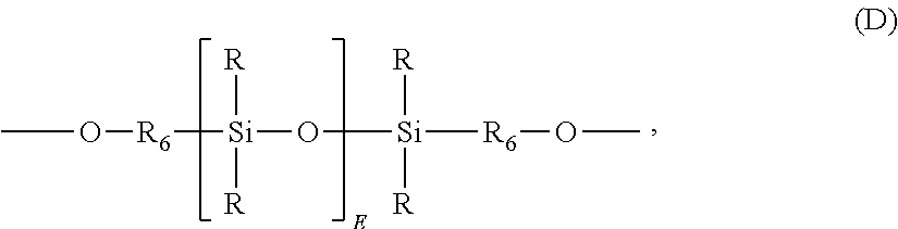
[R6]([Si](O[Si]([R6]OC)([R])[R])([R])[R])OC
